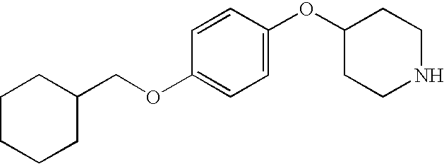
C1(OC2CCNCC2)=CC=C(OCC2CCCCC2)C=C1
